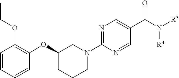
C1=CC=CC(OC2CCCN(C3=NC=C(C(N([R3])[R4])=O)C=N3)C2)=C1OCC
